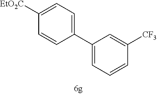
C1=CC(C2=CC=CC([CF3])=C2)=CC=C1[CO2Et]
